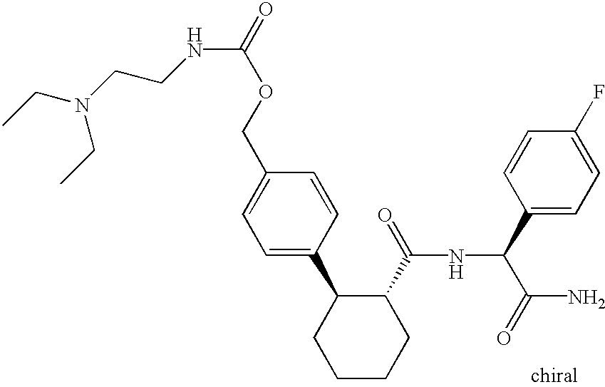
C1=C(C2CCCCC2C(=O)NC(C(N)=O)C2=CC=C(F)C=C2)C=CC(COC(=O)NCCN(CC)CC)=C1
